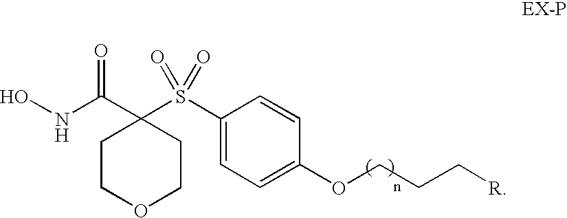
C1(S(C2(C(NO)=O)CCOCC2)(=O)=O)=CC=C(OCCC[R])C=C1
